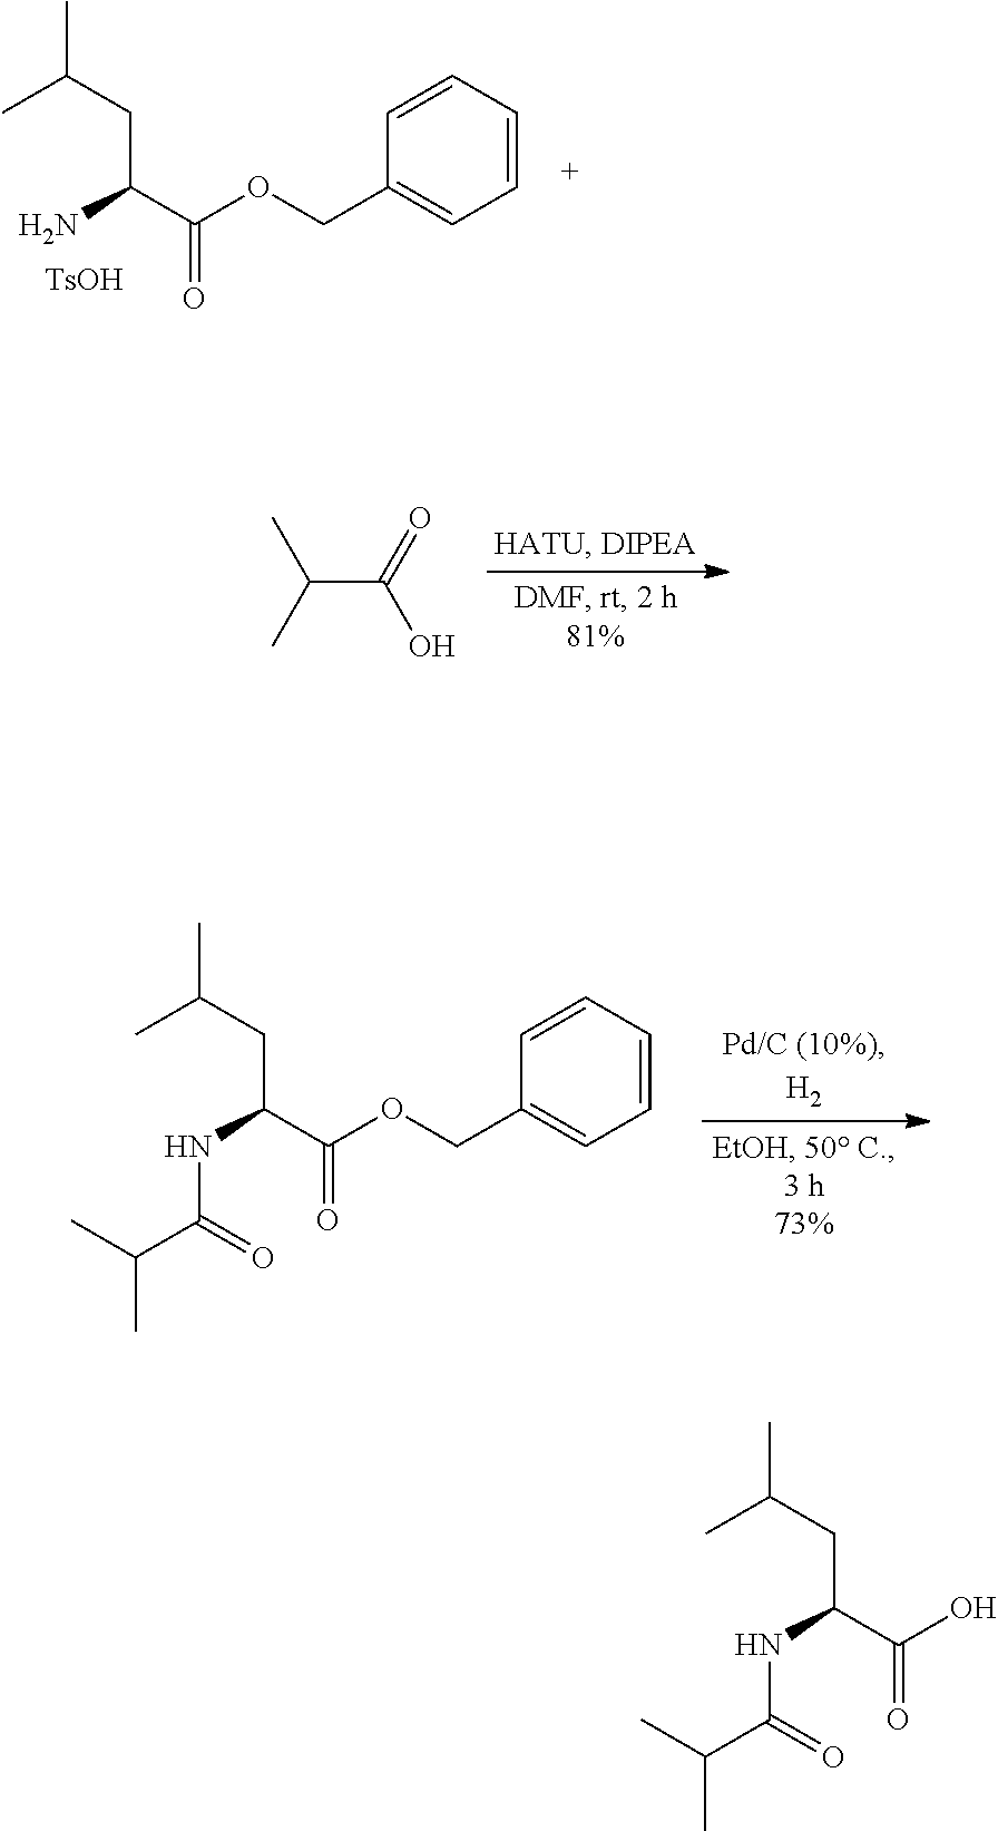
CC(CC(N)C(=O)OCC1=CC=CC=C1)C.[TsOH].CC(CC(NC(=O)C(C)C)C(=O)OCC1=CC=CC=C1)C.C(C(O)=O)(C)C.CC(CC(NC(=O)C(C)C)C(=O)O)C
